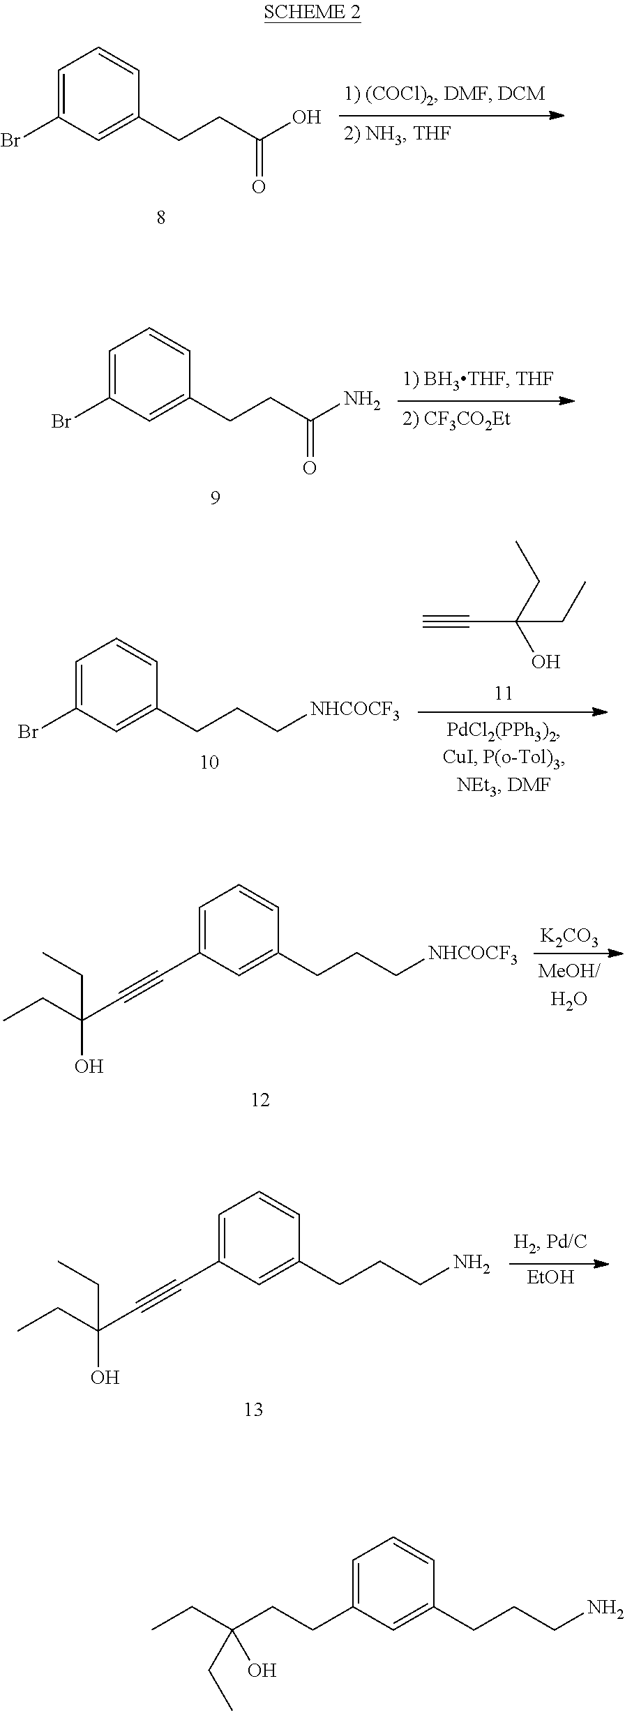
C1=C(Br)C=C(CCC(O)=O)C=C1.C1=C(Br)C=C(CCC(N)=O)C=C1.C(#C)C(O)(CC)CC.C1=C(Br)C=C(CCC[NHCOCF3])C=C1.[K2CO3].C1=C(C#CC(CC)(O)CC)C=C(CCC[NHCOCF3])C=C1.C1=C(C#CC(CC)(O)CC)C=C(CCCN)C=C1.[EtOH].C1=C(CCC(CC)(CC)O)C=C(CCCN)C=C1
